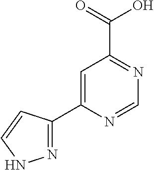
C1=C(C2=NNC=C2)N=CN=C1C(=O)O
